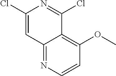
ClC1=NC(Cl)=CC2=NC=CC(OC)=C12
